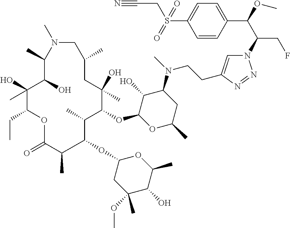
N1=NN(C(C(C2=CC=C(S(CC#N)(=O)=O)C=C2)OC)CF)C=C1CCN(C1C(O)C(OC2C(C)C(OC3CC(OC)(C)C(O)C(C)O3)C(C)C(=O)OC(CC)C(O)(C)C(O)C(C)N(C)CC(C)CC2(O)C)OC(C)C1)C
